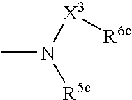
CN([X3][R6c])[R5c]
